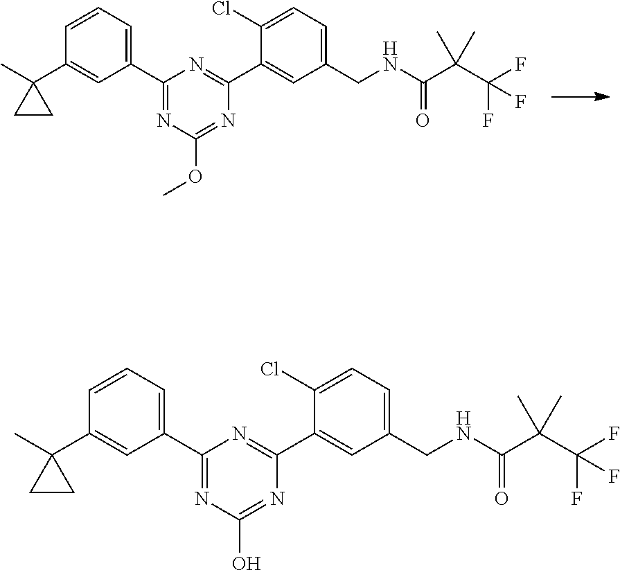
C1=CC=C(C2=NC(O)=NC(C3=CC(CNC(C(C(F)(F)F)(C)C)=O)=CC=C3Cl)=N2)C=C1C1(C)CC1.C1=CC=C(C2=NC(OC)=NC(C3=CC(CNC(C(C(F)(F)F)(C)C)=O)=CC=C3Cl)=N2)C=C1C1(C)CC1
